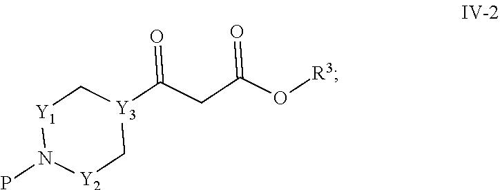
[Y1]1N(P)[Y2]C[Y3](C(CC(O[R3])=O)=O)C1
